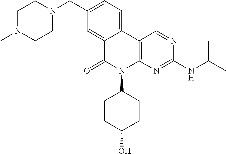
C1(CN2CCN(C)CC2)=CC=C2C(=C1)C(=O)N(C1CCC(O)CC1)C1=C2C=NC(NC(C)C)=N1
